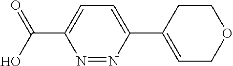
N1=NC(C2=CCOCC2)=CC=C1C(O)=O
